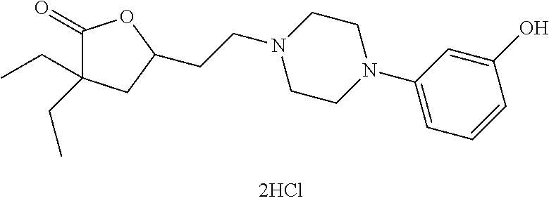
C1(=O)C(CC)(CC)CC(CCN2CCN(C3=CC=CC(O)=C3)CC2)O1
